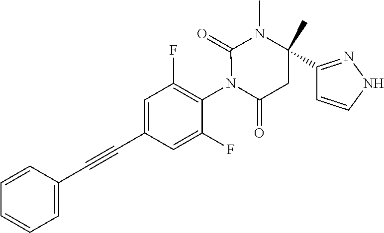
C1=CC(C#CC2=CC(F)=C(N3C(=O)CC(C4=NNC=C4)(C)N(C)C3=O)C(F)=C2)=CC=C1
